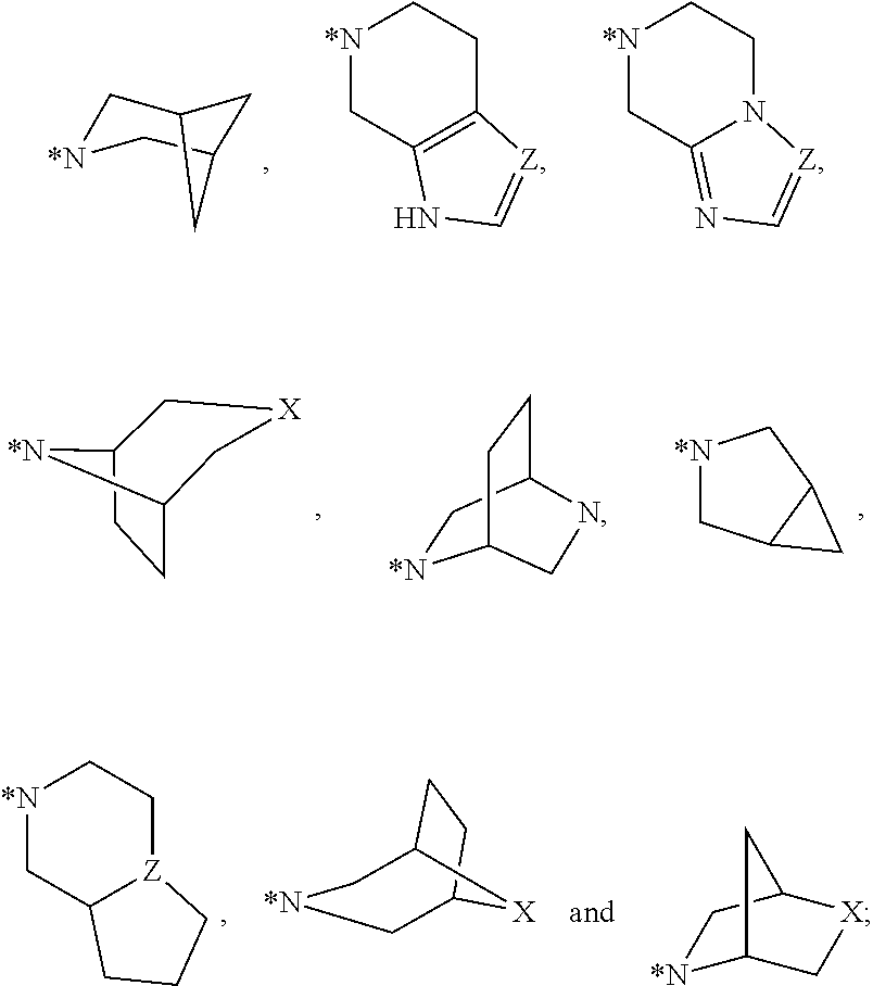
C1[*N]CC2CC1C2.[*N]1CC2=C(CC1)[Z]=CN2.[*N]1CC2=NC=[Z]N2CC1.C12CCC([*N]1)C[X]C2.[*N]1CC2C(C1)C2.[*N]1CC2CCC1CN2.[*N]1CC2[Z](CC1)CCC2.C1[*N]CC2CCC1[X]2.[*N]1C2C[X]C(C1)C2
